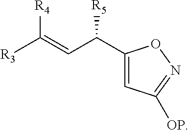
C(C(C1=CC([OP])=NO1)[R5])=C([R3])[R4]
